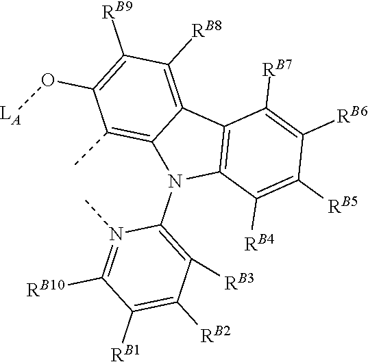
CN1=C([RB10])C([RB1])=C([RB2])C([RB3])=C1N1C2=C(C3=C([RB8])C([RB9])=C(O[LA])C(C)=C13)C([RB7])=C([RB6])C([RB5])=C2[RB4]
